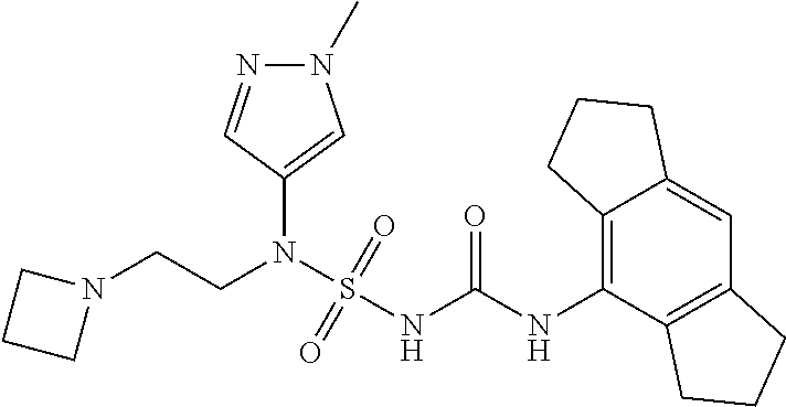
C1(N(S(NC(NC2=C3C(=CC4=C2CCC4)CCC3)=O)(=O)=O)CCN2CCC2)=CN(C)N=C1
